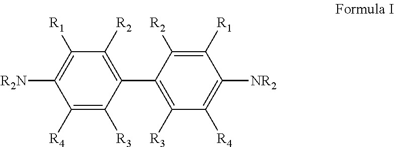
C1([R4])=C([R3])C(C2=C([R3])C([R4])=C([NR2])C([R1])=C2[R2])=C([R2])C([R1])=C1[R2N]
